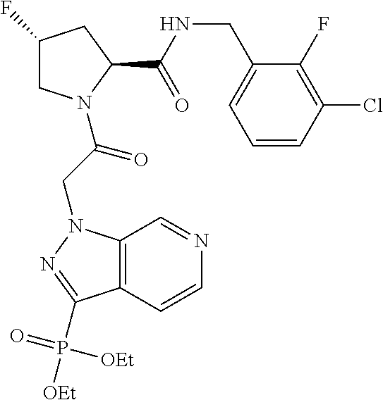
C1C(F)CC(C(NCC2=CC=CC(Cl)=C2F)=O)N1C(CN1C2=C(C(P([OEt])(=O)[OEt])=N1)C=CN=C2)=O
